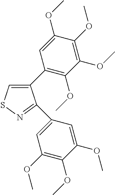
C1(C2=C(OC)C(OC)=C(OC)C(OC)=C2)=CSN=C1C1=CC(OC)=C(OC)C(OC)=C1
